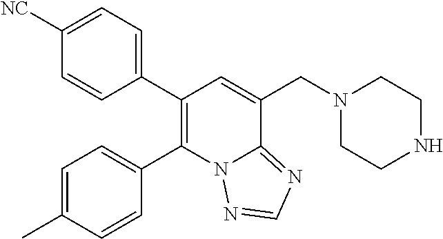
C1(C2=C(C3=CC=C(C)C=C3)N3C(=NC=N3)C(CN3CCNCC3)=C2)=CC=C([NC])C=C1
